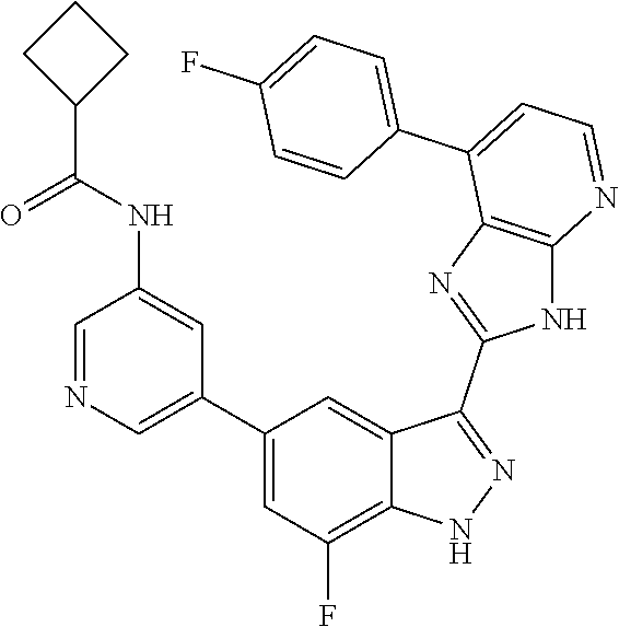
C1=NC=C(C2=CC(F)=C3C(=C2)C(C2=NC4=C(N2)N=CC=C4C2=CC=C(F)C=C2)=NN3)C=C1NC(=O)C1CCC1
